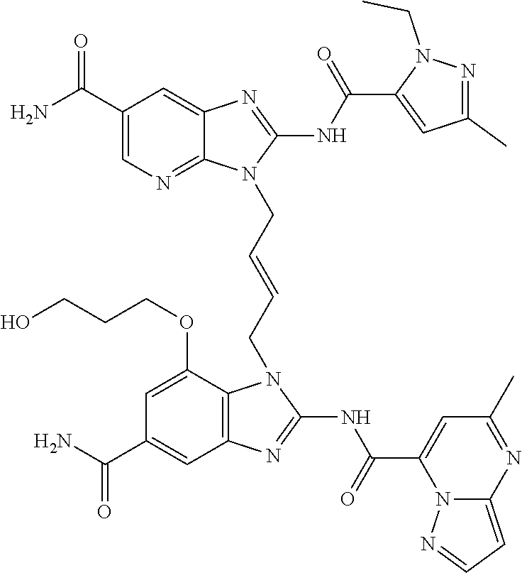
NC(C1=CN=C2C(=C1)N=C(NC(=O)C1=CC(C)=NN1CC)N2CC=CCN1C2=C(C=C(C(N)=O)C=C2OCCCO)N=C1NC(=O)C1=CC(C)=NC2=CC=NN12)=O
